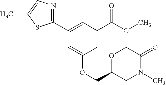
C1(C2=CC(C(=O)OC)=CC(OCC3CN(C)C(=O)CO3)=C2)=NC=C(C)S1
